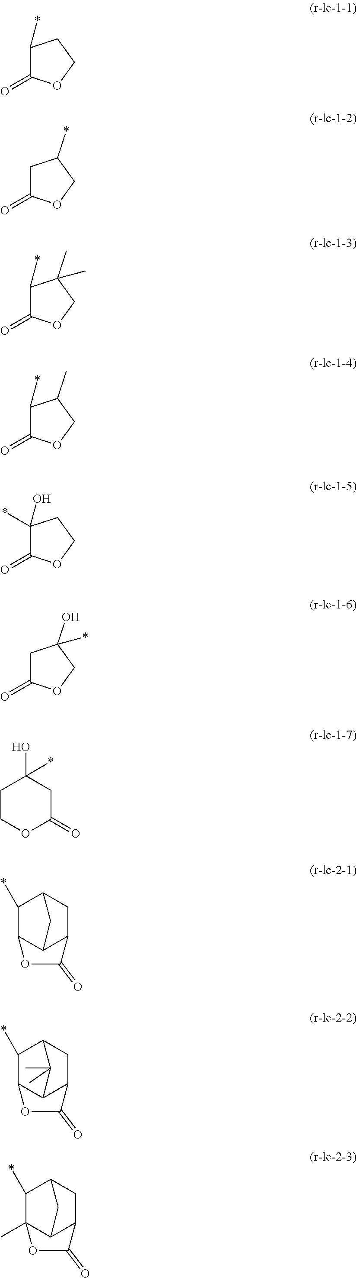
C1(*)C(=O)OCC1.C1C(=O)OCC1*.C1(*)C(=O)OCC1(C)C.C1(*)C(=O)OCC1C.C1(O)(*)C(=O)OCC1.C1C(=O)OCC1(O)*.C1COC(=O)CC1(O)*.C1(*)C2C3C(CC1C3)C(=O)O2.C1(*)C2C3C(CC1C3(C)C)C(=O)O2.C1(*)C2(C)C3C(CC1C3)C(=O)O2
